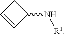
C1C=CC1N[R1]
